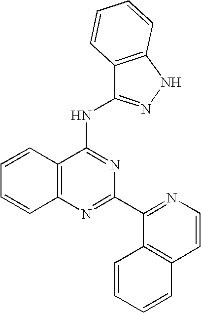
C12=C(N=C(C3=NC=CC4=C3C=CC=C4)N=C1NC1=NNC3=C1C=CC=C3)C=CC=C2
